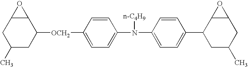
C1C(C)CC([OCH2]C2=CC=C(N(C3=CC=C(C4CC(C)CC5C4O5)C=C3)[n-C4H9])C=C2)C2C1O2
